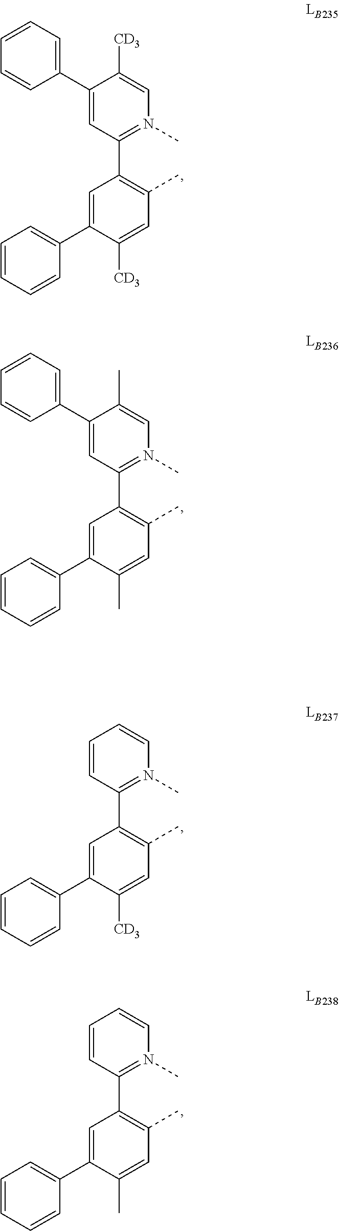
C1([CD3])=CN(C)=C(C2=C(C)C=C([CD3])C(C3=CC=CC=C3)=C2)C=C1C1=CC=CC=C1.C1(C)=CN(C)=C(C2=C(C)C=C(C)C(C3=CC=CC=C3)=C2)C=C1C1=CC=CC=C1.C1=CN(C)=C(C2=C(C)C=C([CD3])C(C3=CC=CC=C3)=C2)C=C1.C1=CN(C)=C(C2=C(C)C=C(C)C(C3=CC=CC=C3)=C2)C=C1
